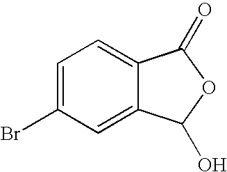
C1=C(Br)C=C2C(=C1)C(=O)OC2O
